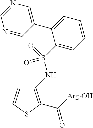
C1(NS(=O)(=O)C2=CC=CC=C2C2=CN=CN=C2)=C(C(=O)[Arg-OH])SC=C1
